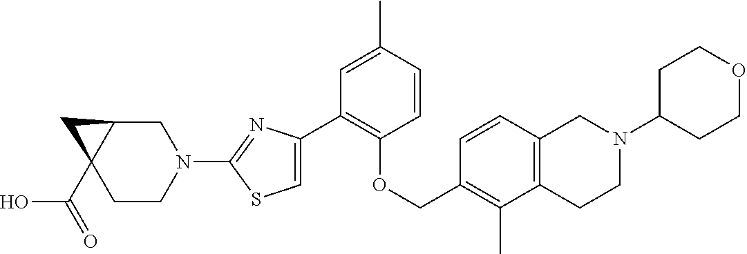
C1(C2=CSC(N3CC4C(C(=O)O)(CC3)C4)=N2)=C(OCC2=C(C)C3=C(C=C2)CN(C2CCOCC2)CC3)C=CC(C)=C1
